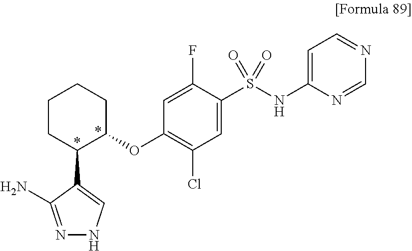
N1=C(N)C(C2C(OC3=C(Cl)C=C(S(=O)(=O)NC4=CC=NC=N4)C(F)=C3)CCCC2)=CN1
